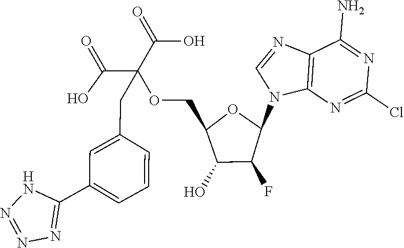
C12=C(N=C(Cl)N=C1N)N(C1OC(COC(C(=O)O)(C(=O)O)CC3=CC(C4=NN=NN4)=CC=C3)C(O)C1F)C=N2
